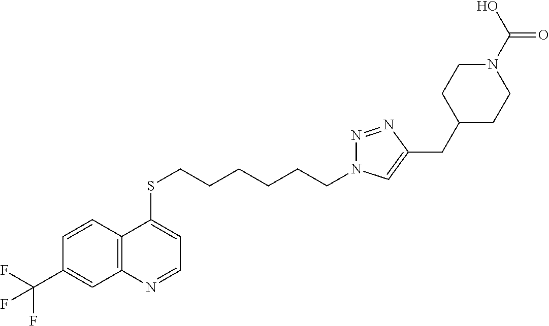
C12=C(C=CC(C(F)(F)F)=C1)C(SCCCCCCN1N=NC(CC3CCN(C(O)=O)CC3)=C1)=CC=N2
